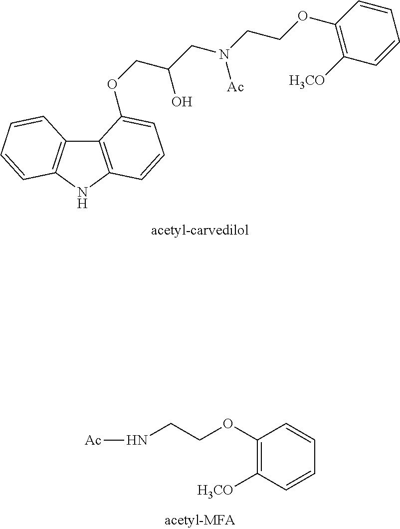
C12=C(NC3=C1C=CC=C3)C=CC=C2OCC(O)CN([Ac])CCOC1=C([H3CO])C=CC=C1.C1(OCCN[Ac])=C([H3CO])C=CC=C1
